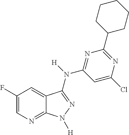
C1(F)=CN=C2C(=C1)C(N([H])C1=NC(C3CCCCC3)=NC(Cl)=C1)=NN2[H]
